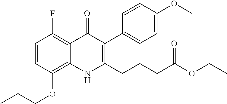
C1=CC(OCCC)=C2C(=C1F)C(=O)C(C1=CC=C(OC)C=C1)=C(CCCC(OCC)=O)N2
